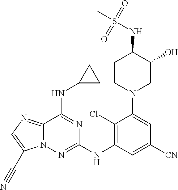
C12=NC=C(C#N)N1N=C(NC1=C(Cl)C(N3CC(O)C(NS(C)(=O)=O)CC3)=CC([CN])=C1)N=C2NC1CC1
